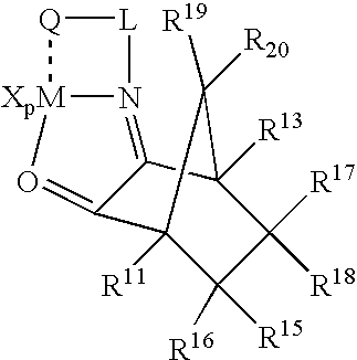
C12([R13])C([R17])([R18])C([R15])([R16])C([R11])(C1([R19])[R20])C1=O[XpM]3N(=C21)[L][Q]3
